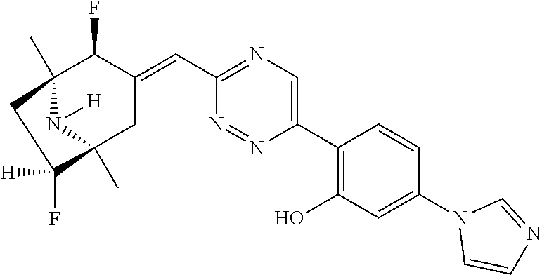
C12(C)N([H])C(C)(CC(=CC3=NC=C(C4=C(O)C=C(N5C=CN=C5)C=C4)N=N3)C1F)C([H])(F)C2
